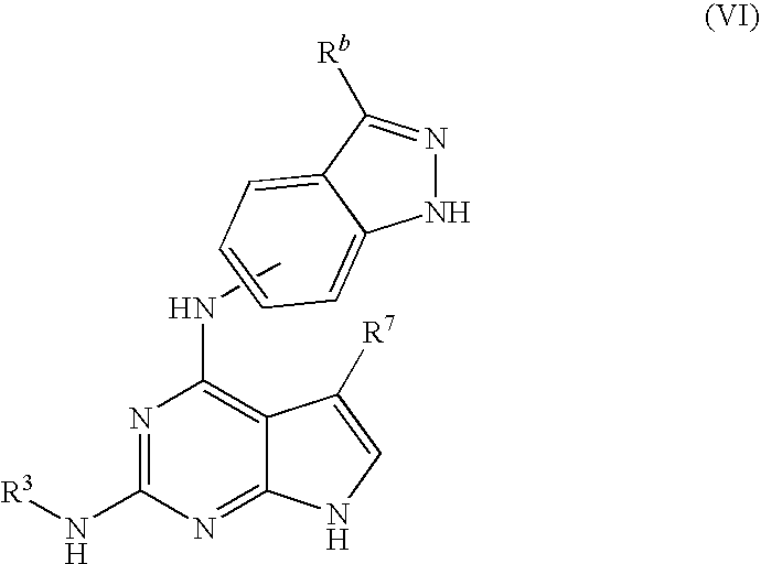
N1=C(N[R3])N=C2C(=C1NC)C([R7])=CN2.N1N=C([Rb])C2=CC=CC=C12
